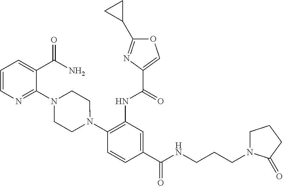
C1(NC(=O)C2=COC(C3CC3)=N2)=C(N2CCN(C3=NC=CC=C3C(=O)N)CC2)C=CC(C(=O)NCCCN2CCCC2=O)=C1
